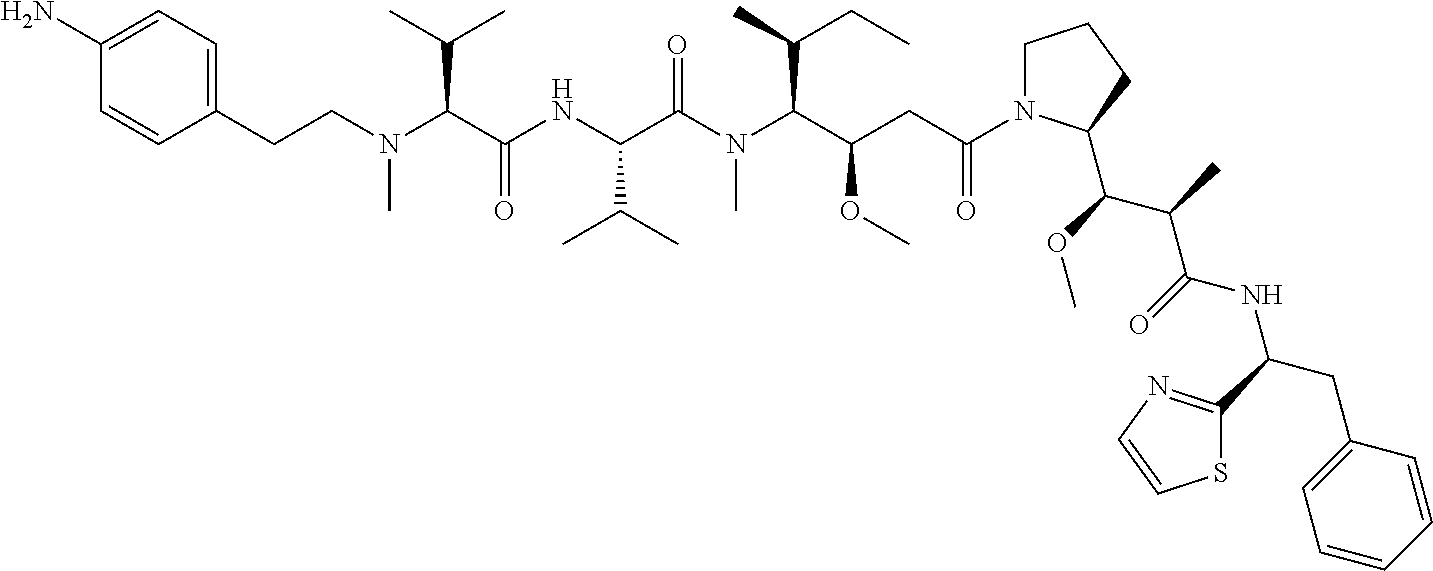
C1=CC(N)=CC=C1CCN(C(C(NC(C(N(C(C(CC(N1CCCC1C(C(C(NC(CC1=CC=CC=C1)C1=NC=CS1)=O)C)OC)=O)OC)C(C)CC)C)=O)C(C)C)=O)C(C)C)C
